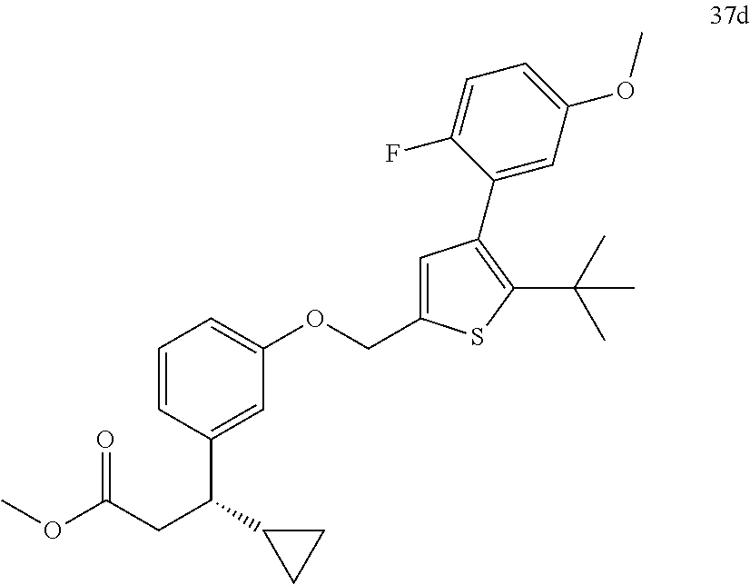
C1=CC(C(C2CC2)CC(OC)=O)=CC(OCC2=CC(C3=CC(OC)=CC=C3F)=C(C(C)(C)C)S2)=C1
